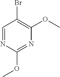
BrC1=C(OC)N=C(OC)N=C1
